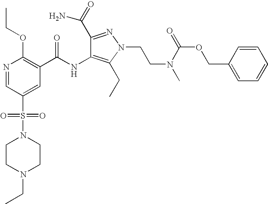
CCOC1=C(C(NC2=C(CC)N(CCN(C)C(=O)OCC3=CC=CC=C3)N=C2C(=O)N)=O)C=C(S(=O)(=O)N2CCN(CC)CC2)C=N1
